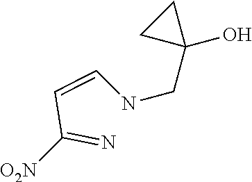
[O2N]C(=N)C=CNCC1(O)CC1
